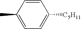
C1(C)=CC=C([C5H11])C=C1
